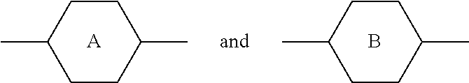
CC1CCC(C)CC1.B.C1CC(C)CCC1C.[A]
